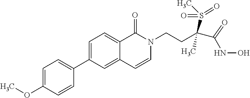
C1=C(OC)C=CC(C2=CC=C3C(=C2)C=CN(CCC(S(C)(=O)=O)(C)C(NO)=O)C3=O)=C1
